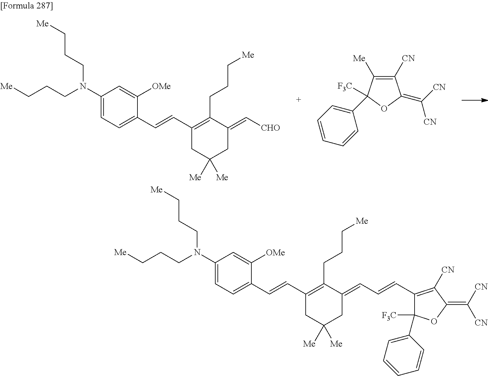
[Me]CCCN(C1=CC=C(C=CC2=C(CCC[Me])C(=C[CHO])CC([Me])([Me])C2)C([OMe])=C1)CCC[Me].C1([CN])=C([Me])C([F3C])(C2=CC=CC=C2)OC1=C([CN])[CN].[Me]CCCN(C1=CC=C(C=CC2=C(CCC[Me])C(=CC=CC3=C([CN])C(=C([CN])[CN])OC3(C3=CC=CC=C3)[F3C])CC([Me])([Me])C2)C([OMe])=C1)CCC[Me]
